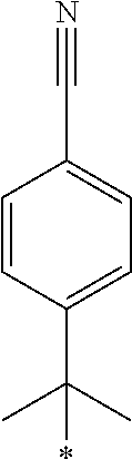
C1=CC(C(C)(C)*)=CC=C1C#N
